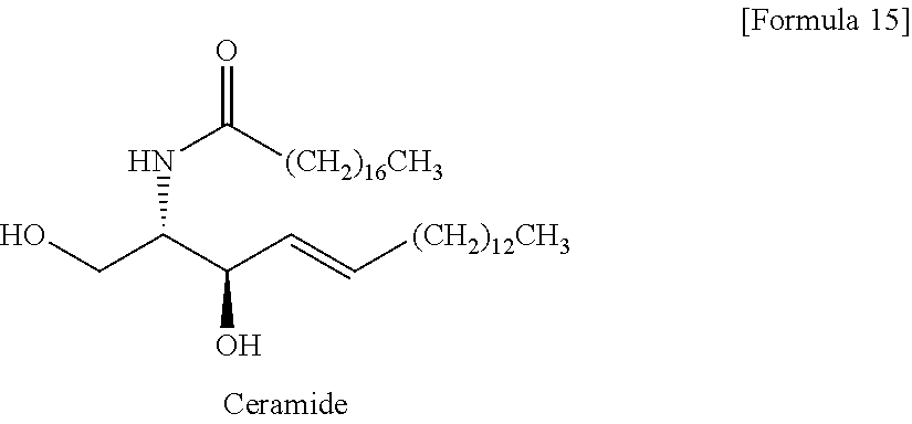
OCC(C(C=C[(CH2)12CH3])O)NC([(CH2)16CH3])=O
